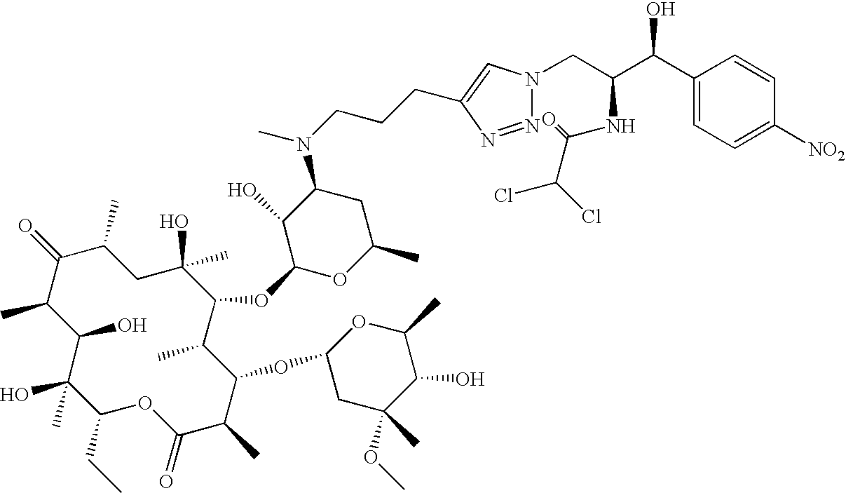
C1(O)C(C)C(=O)C(C)CC(C)(O)C(OC2OC(C)CC(N(CCCC3=CN(CC(C(C4=CC=C([NO2])C=C4)O)NC(C(Cl)Cl)=O)N=N3)C)C2O)C(C)C(OC2CC(OC)(C)C(O)C(C)O2)C(C)C(=O)OC(CC)C1(O)C
